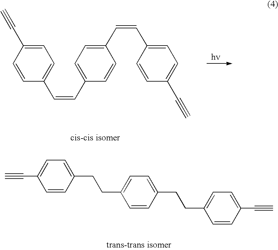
C1=C(C#C)C=CC(C=CC2=CC=C(C=CC3=CC=C(C#C)C=C3)C=C2)=C1.C#CC1=CC=C(CCC2=CC=C(CCC3=CC=C(C#C)C=C3)C=C2)C=C1
